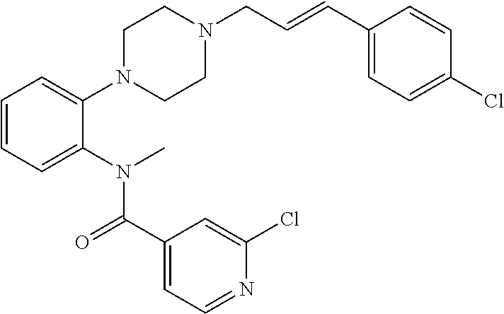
C1=C(N2CCN(CC=CC3=CC=C(Cl)C=C3)CC2)C(N(C(C2=CC=NC(Cl)=C2)=O)C)=CC=C1
